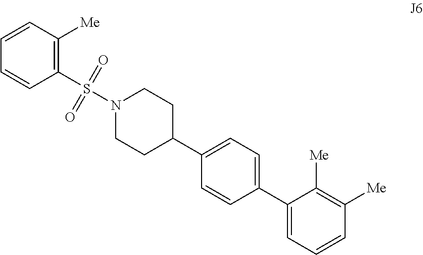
C1(S(N2CCC(C3=CC=C(C4=CC=CC([Me])=C4[Me])C=C3)CC2)(=O)=O)=C([Me])C=CC=C1
